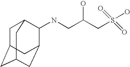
N(CC(CS(O)(=O)=O)O)C1C2CC3CC(CC1C3)C2
